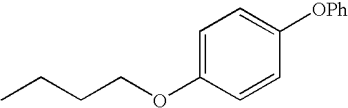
CCCCOC1=CC=C([OPh])C=C1
